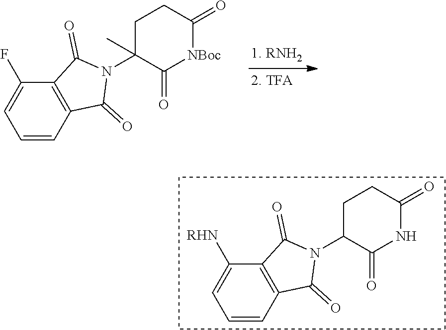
C1=CC2=C(C([RHN])=C1)C(=O)N(C1C(=O)NC(=O)CC1)C2=O.C1=CC2=C(C(F)=C1)C(=O)N(C1(C)C(=O)[NBoc]C(=O)CC1)C2=O
